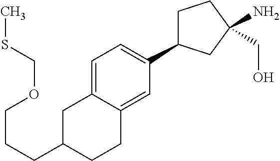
C1C(C2=CC=C3C(=C2)CCC(CCCOCSC)C3)CC(N)(CO)C1
